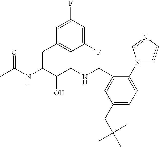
CC(NC(C(CNCC1=CC(CC(C)(C)C)=CC=C1N1C=CN=C1)O)CC1=CC(F)=CC(F)=C1)=O
